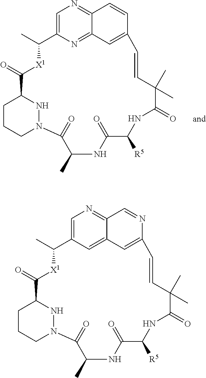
C1CCN2NC1C(=O)[X1]C(C)C1=CN=C3C(=N1)C=C(C=C3)C=CC(C)(C)C(=O)NC([R5])C(=O)NC(C)C2=O.C1CCN2NC1C(=O)[X1]C(C)C1=CN=C3C(=C1)C=C(N=C3)C=CC(C)(C)C(=O)NC([R5])C(=O)NC(C)C2=O
